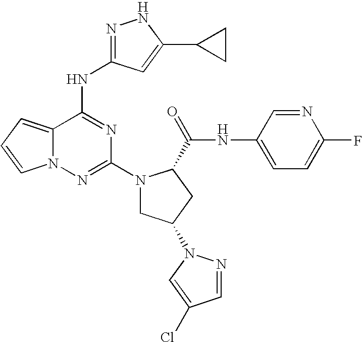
C12=CC=CN1N=C(N1CC(N3N=CC(Cl)=C3)CC1C(NC1=CC=C(F)N=C1)=O)N=C2NC1=NNC(C2CC2)=C1
